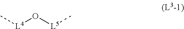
C[L4]O[L5]C
